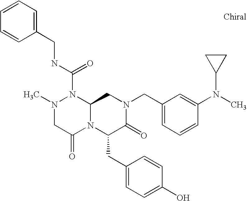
N(C(N1N(C)CC(=O)N2C1CN(CC1=CC=CC(N(C)C3CC3)=C1)C(=O)C2CC1=CC=C(O)C=C1)=O)CC1=CC=CC=C1
